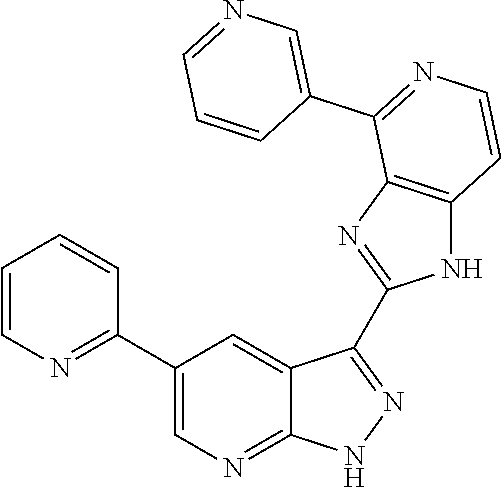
C1=CN=C(C2=CN=C3C(=C2)C(C2=NC4=C(N2)C=CN=C4C2=CN=CC=C2)=N[N H]3)C=C1
